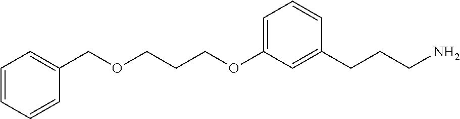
C(COC1=CC=CC(CCCN)=C1)COCC1=CC=CC=C1
